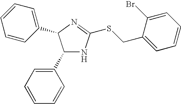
C1(C2=CC=CC=C2)NC(SCC2=CC=CC=C2Br)=NC1C1=CC=CC=C1
